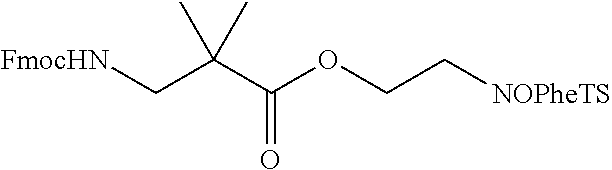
O(C(C(C[FmocHN])(C)C)=O)CC[NOPheTS]
